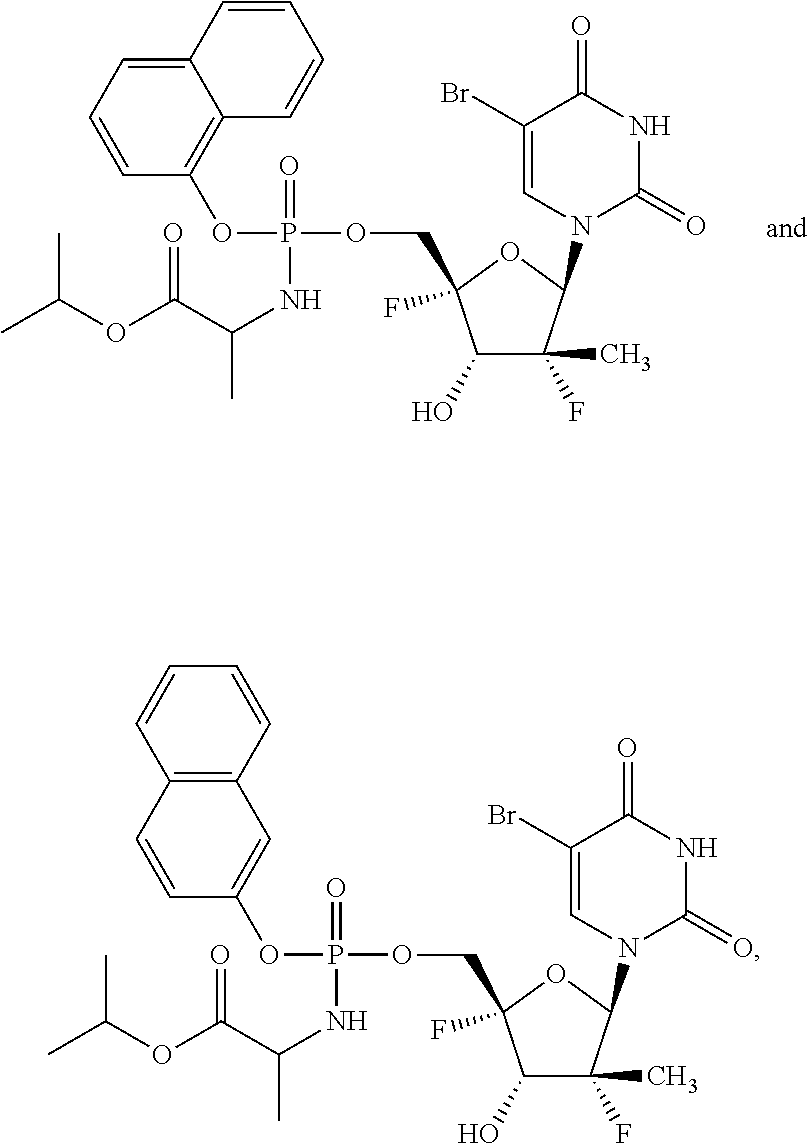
C1(Br)=CN(C2C(F)(C)C(O)C(COP(NC(C)C(OC(C)C)=O)(OC3=C4C(=CC=C3)C=CC=C4)=O)(F)O2)C(=O)NC1=O.C1(Br)=CN(C2C(F)(C)C(O)C(COP(NC(C)C(OC(C)C)=O)(OC3=CC4=C(C=C3)C=CC=C4)=O)(F)O2)C(=O)NC1=O
